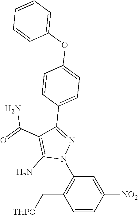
C1=CC([NO2])=CC(N2N=C(C3=CC=C(OC4=CC=CC=C4)C=C3)C(C(=O)N)=C2N)=C1C[THPO]
